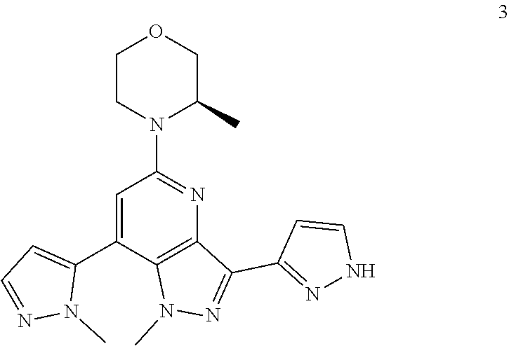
C1=C(C2=CC=NN2C)C2=C(N=C1N1CCOCC1C)C(C1=NNC=C1)=NN2C
